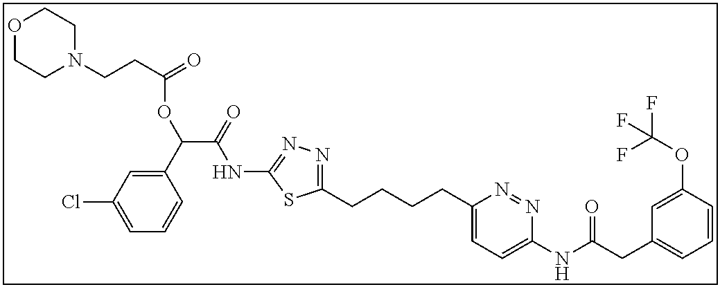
C1(CCCCC2=NN=C(NC(C(C3=CC(Cl)=CC=C3)OC(CCN3CCOCC3)=O)=O)S2)=CC=C(NC(CC2=CC=CC(OC(F)(F)F)=C2)=O)N=N1
